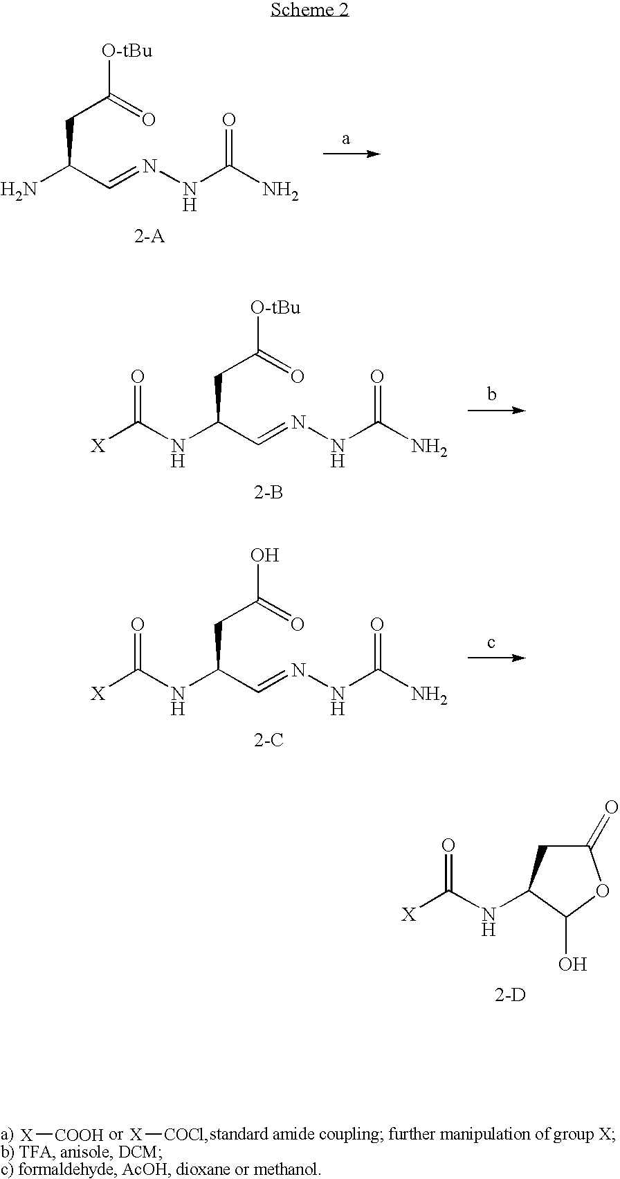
C1(=O)CC(NC([X])=O)C(O)O1.[2-D].C(C(C=NNC(N)=O)N)C(=O)[O-tBu].C(C(C=NNC(N)=O)NC([X])=O)C(=O)[O-tBu].[2-B].C(C(C=NNC(N)=O)NC([X])=O)C(=O)O.[2-C].[X][COOH].[X][COCl]
